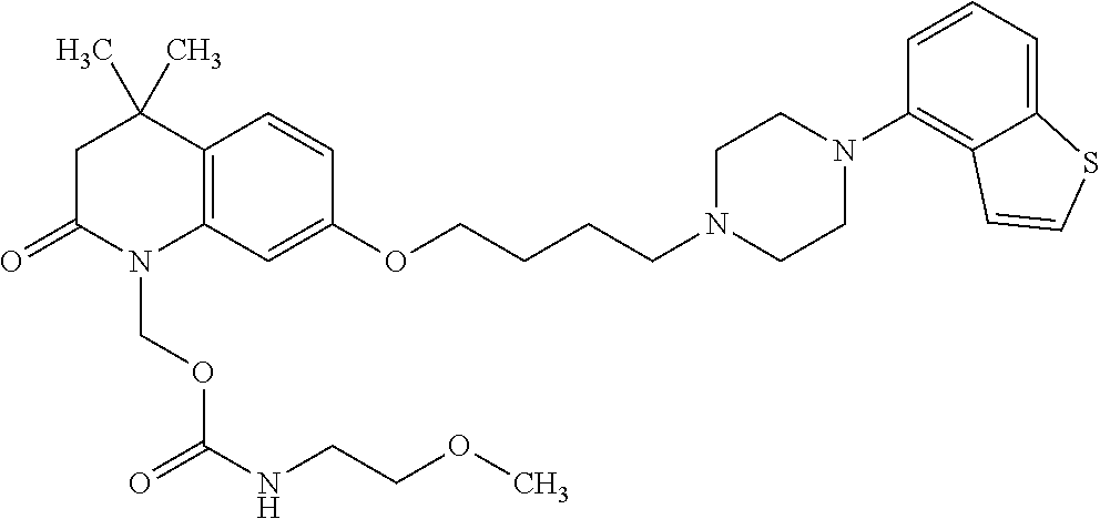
C12=C(C=C(OCCCCN3CCN(C4=C5C(=CC=C4)SC=C5)CC3)C=C1)N(COC(=O)NCCOC)C(=O)CC2(C)C
